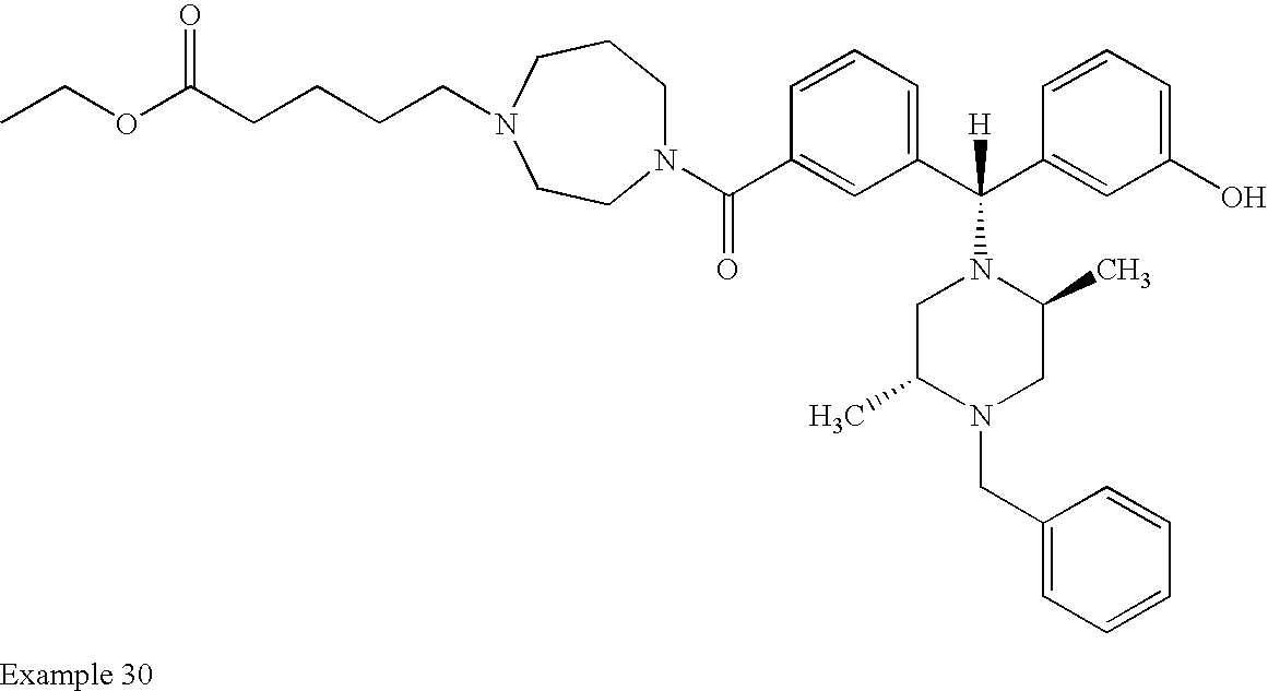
N1(C(C2=CC(C(C3=CC(O)=CC=C3)([H])N3CC(C)N(CC4=CC=CC=C4)CC3C)=CC=C2)=O)CCCN(CCCCC(OCC)=O)CC1
